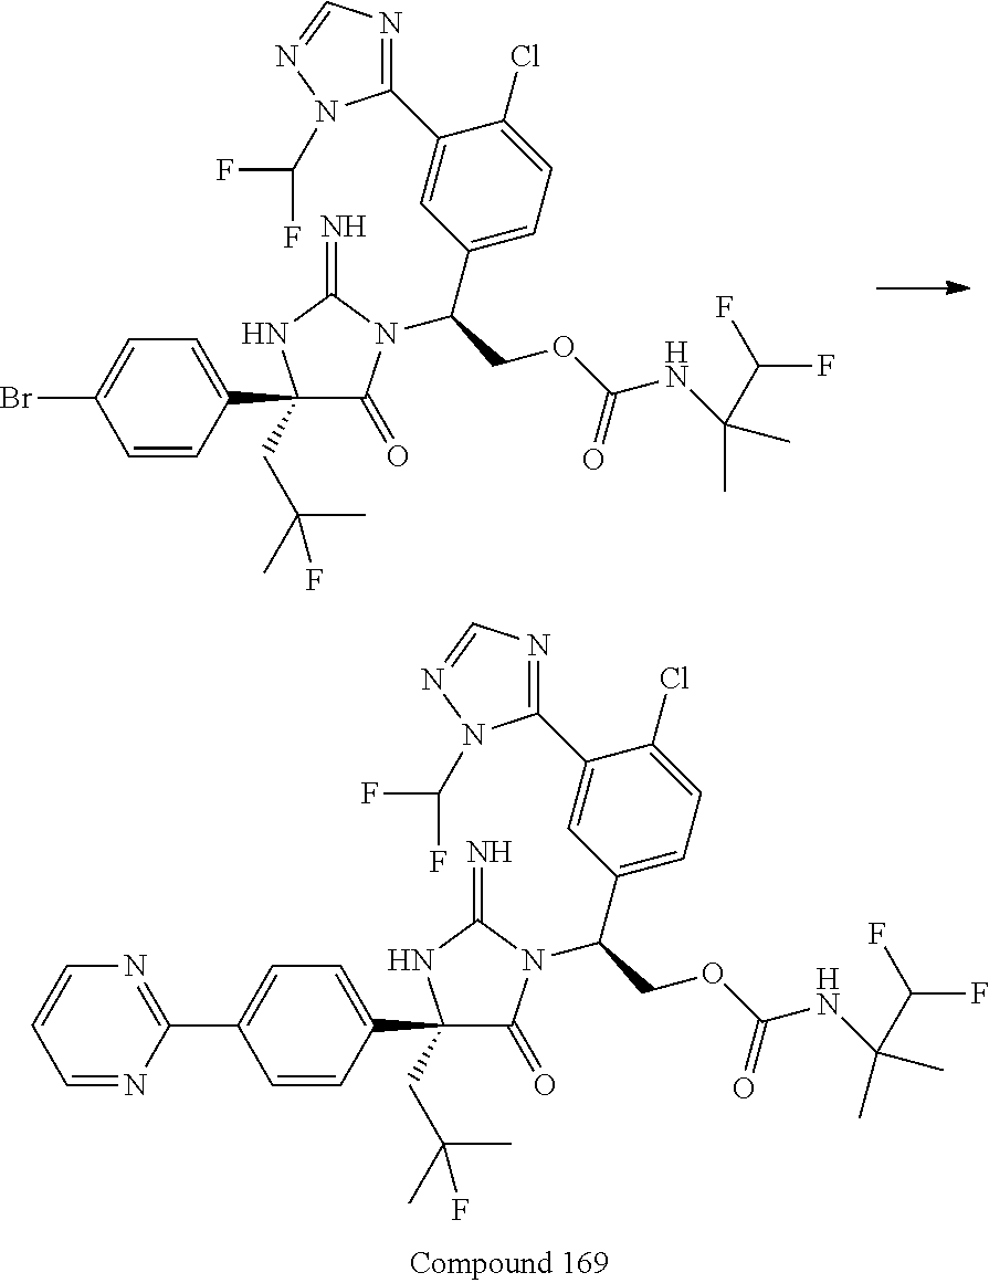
C(N1C(=O)C(C2=CC=C(C3=NC=CC=N3)C=C2)(CC(C)(C)F)NC1=N)(COC(NC(C)(C)C(F)F)=O)C1=CC=C(Cl)C(C2=NC=NN2C(F)F)=C1.C(N1C(=O)C(C2=CC=C(Br)C=C2)(CC(C)(C)F)NC1=N)(COC(NC(C)(C)C(F)F)=O)C1=CC=C(Cl)C(C2=NC=NN2C(F)F)=C1
